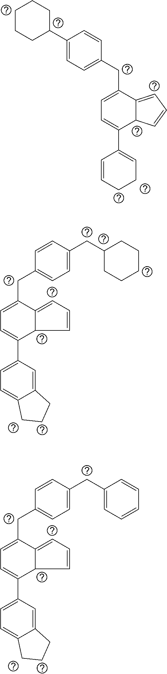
C1(C2=CC=C(CC3=CC=C(C4=CCCC=C4)C4C3=CC=C4)C=C2)CCCCC1.C1=C(CC2CCCCC2)C=CC(CC2=CC=C(C3=CC=C4C(=C3)CCC4)C3C2=CC=C3)=C1.C1=C(CC2=CC=CC=C2)C=CC(CC2=CC=C(C3=CC=C4C(=C3)CCC4)C3C2=CC=C3)=C1
